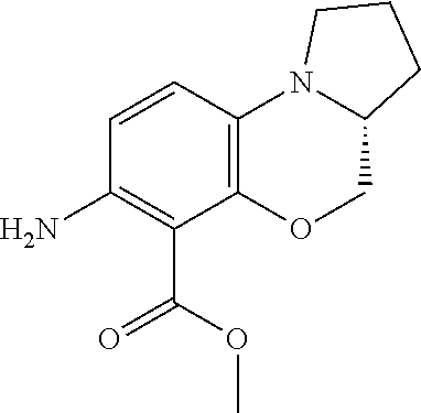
C1=CC2=C(C(C(OC)=O)=C1N)OCC1N2CCC1
